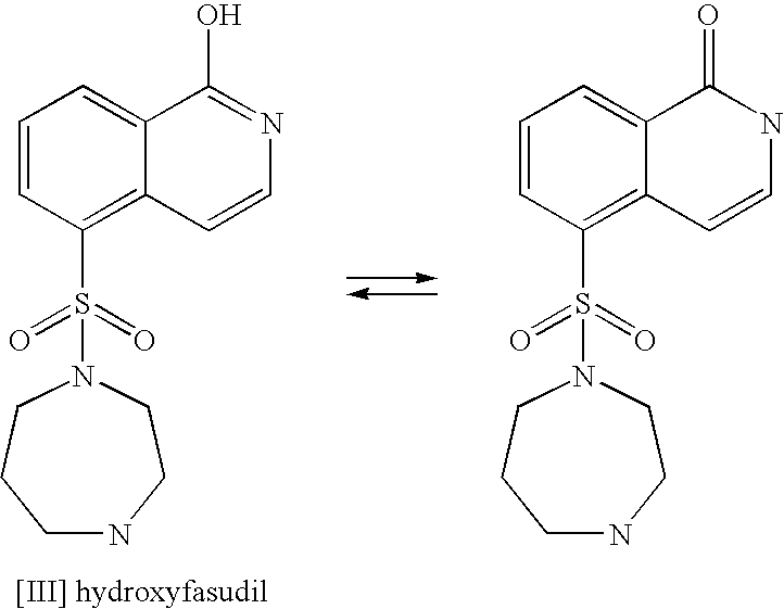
C1NCCN(S(=O)(=O)C2=C3C(=CC=C2)C(O)=NC=C3)CC1.C1NCCN(S(=O)(=O)C2=C3C(=CC=C2)C(=O)NC=C3)CC1
